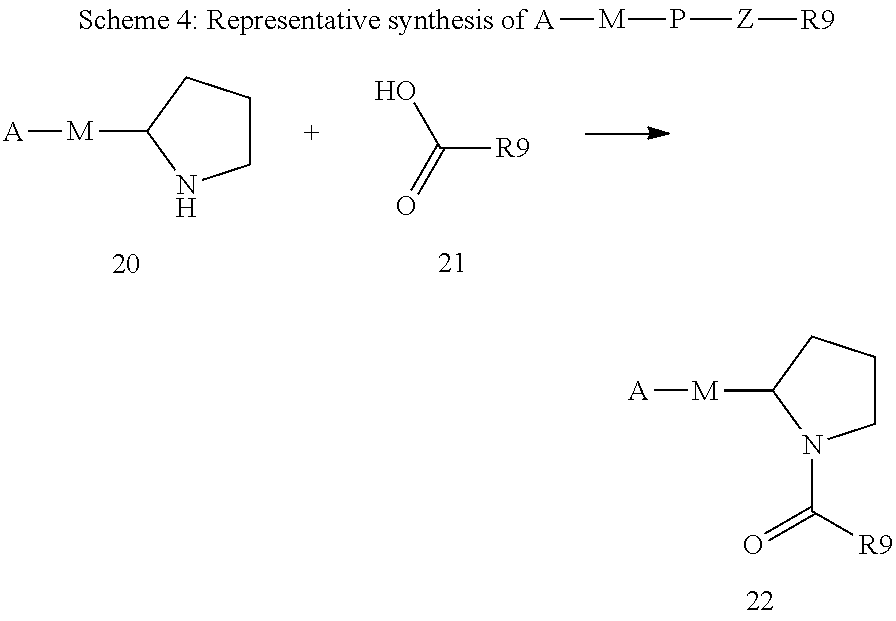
C1CCC([M][A])N1C([R9])=O.C1CCC([M][A])N1.C([R9])(=O)O.[A][M]P[Z][R9]
